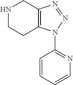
N1CCC2=C(C1)N=NN2C1=NC=CC=C1
